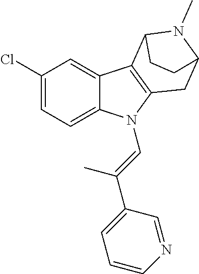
C1(Cl)=CC=C2C(=C1)C1=C(N2C=C(C)C2=CC=CN=C2)CC2N(C)C1CC2
